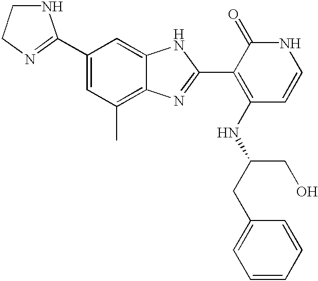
C1(C2=NCCN2)=CC(C)=C2C(=C1)NC(C1=C(NC(CC3=CC=CC=C3)CO)C=CNC1=O)=N2
